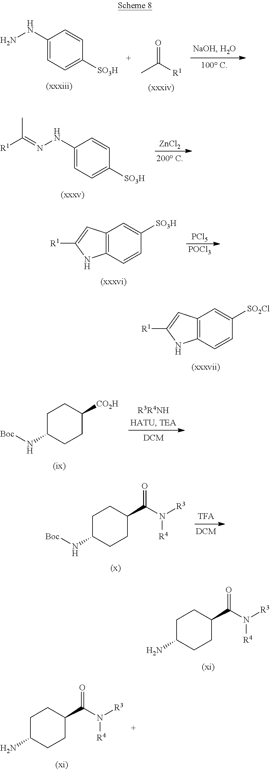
C12=C(C=CC([SO2Cl])=C1)NC([R1])=C2.C1C(N)CCC(C(N([R3])[R4])=O)C1.C1(NN)=CC=C([SO3H])C=C1.O=C([R1])C.C1(NN=C([R1])C)=CC=C([SO3H])C=C1.[ZnCl2].C12=C(C=CC([SO3H])=C1)NC([R1])=C2.[PCl5].[POCl3].C1C(N[Boc])CCC([CO2H])C1.C1C(N[Boc])CCC(C(N([R3])[R4])=O)C1.C1C(N)CCC(C(N([R3])[R4])=O)C1
